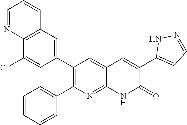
C12=C(C=C(C3=C(C4=CC=CC=C4)N=C4C(=C3)C=C(C3=CC=NN3)C(=O)N4)C=C1Cl)C=CC=N2
